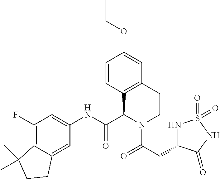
C1(F)=C2C(=CC(NC(=O)C3C4=C(C=C(OCC)C=C4)CCN3C(CC3NS(=O)(=O)NC3=O)=O)=C1)CCC2(C)C
